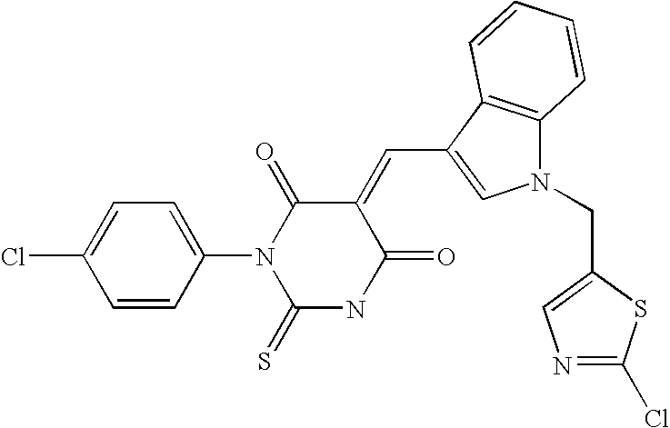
N1(CC2=CN=C(Cl)S2)C2=C(C(C=C3C(=O)N(C4=CC=C(Cl)C=C4)C(=S)NC3=O)=C1)C=CC=C2
